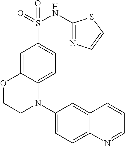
S(C1=CC=C2C(=C1)OCCN2C1=CC=C2C(=C1)C=CC=N2)(=O)(=O)NC1=NC=CS1
